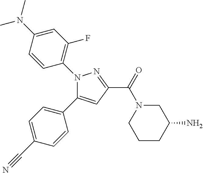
C1(C2=CC(C(=O)N3CCCC(N)C3)=NN2C2=C(F)C=C(N(C)C)C=C2)=CC=C(C#N)C=C1
